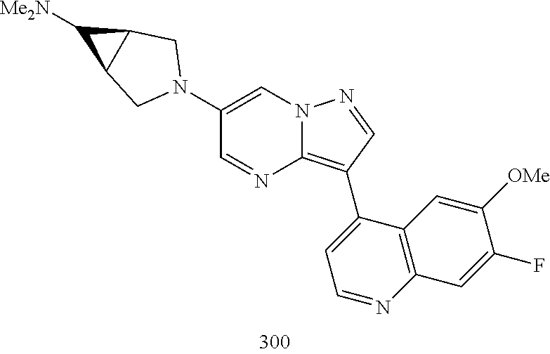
C1(C2=C3N=CC(N4CC5C(C4)C5[Me2N])=CN3N=C2)=CC=NC2=C1C=C([OMe])C(F)=C2
